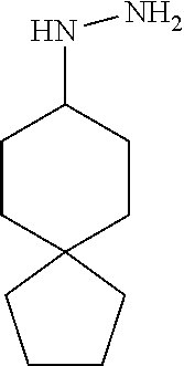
C1CC(NN)CCC12CCCC2
